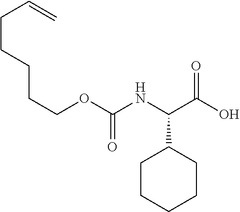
C(CCCCOC(NC(C(O)=O)C1CCCCC1)=O)C=C
